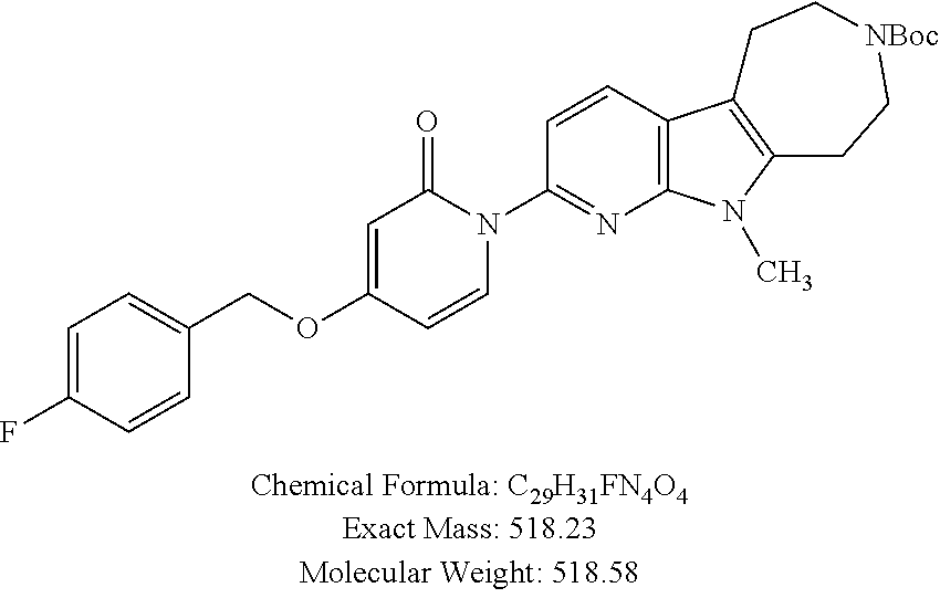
C1=C(F)C=CC(COC2=CC(=O)N(C3=NC4=C(C=C3)C3=C(N4C)CC[NBoc]CC3)C=C2)=C1
